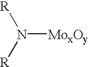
N([MoxOy])([R])[R]
